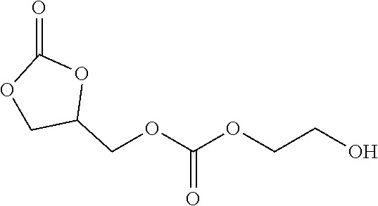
O1CC(COC(OCCO)=O)OC1=O
